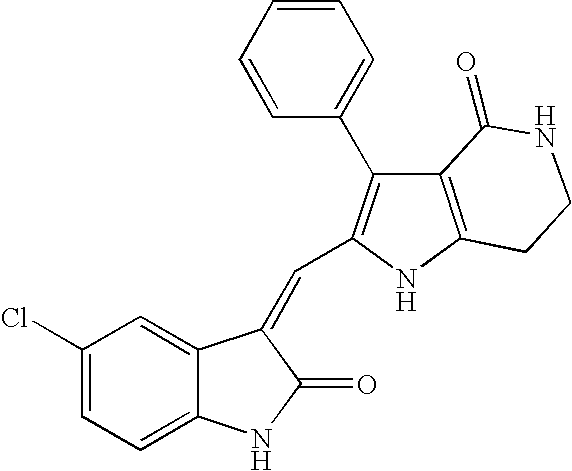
C1(Cl)=CC=C2C(=C1)C(=CC1=C(C3=CC=CC=C3)C3=C(N1)CCNC3=O)C(=O)N2
